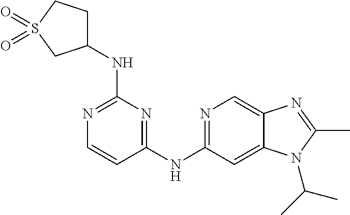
N1=C(NC2CCS(=O)(=O)C2)N=C(NC2=NC=C3C(=C2)N(C(C)C)C(C)=N3)C=C1
